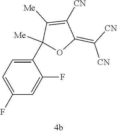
C1(C2([Me])OC(=C([CN])[CN])C([CN])=C2[Me])=CC=C(F)C=C1F
